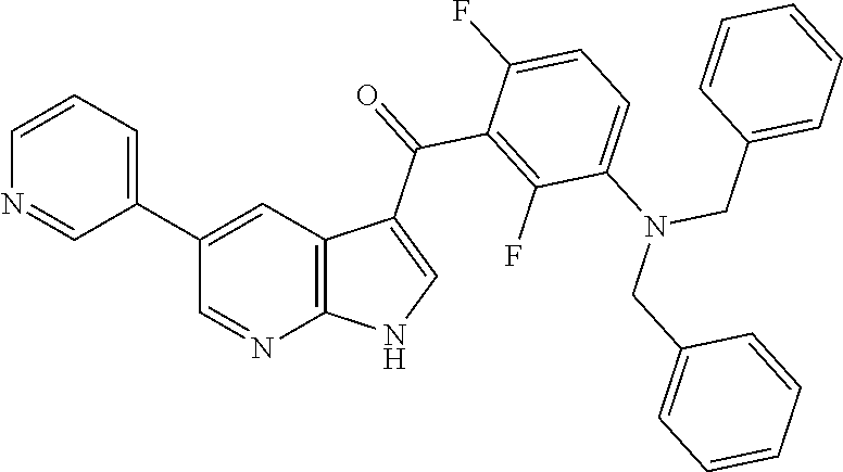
C1(C2=CC=CN=C2)=CC2=C(N=C1)NC=C2C(=O)C1=C(F)C(N(CC2=CC=CC=C2)CC2=CC=CC=C2)=CC=C1F
